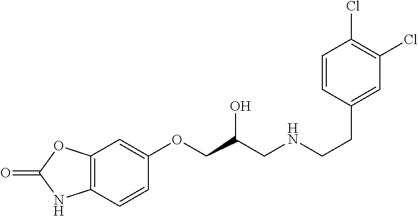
C12=C(C=CC(OCC(CNCCC3=CC(Cl)=C(Cl)C=C3)O)=C1)NC(=O)O2
